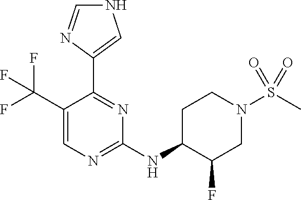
C1(NC2C(F)CN(S(C)(=O)=O)CC2)=NC=C(C(F)(F)F)C(C2=CNC=N2)=N1
